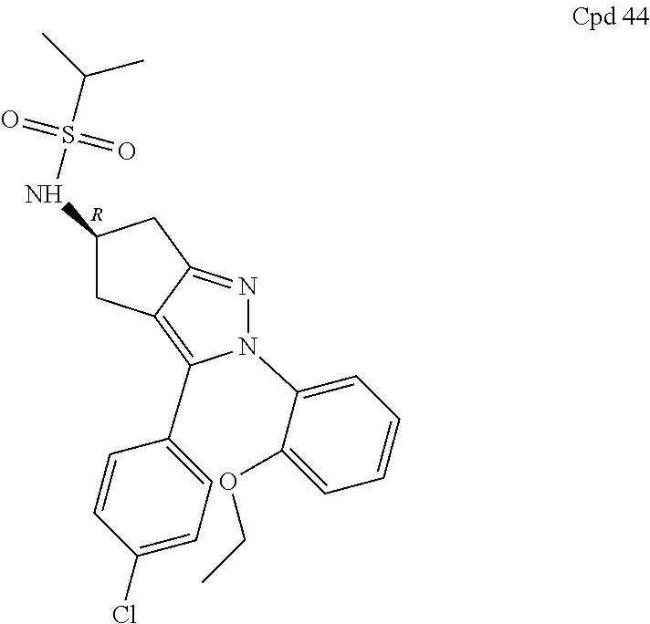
C1C2=C(C3=CC=C(Cl)C=C3)N(C3=CC=CC=C3OCC)N=C2CC1NS(C(C)C)(=O)=O.[R]
